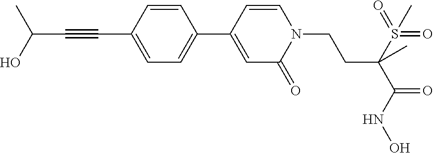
C1=CC(C2=CC=C(C#CC(O)C)C=C2)=CC(=O)N1CCC(S(=O)(=O)C)(C(=O)NO)C
